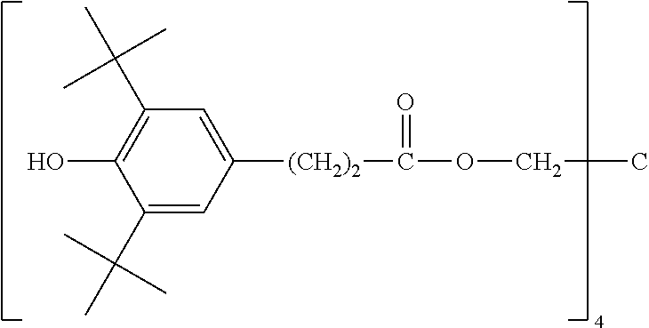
C1=C([(CH2)2]C(=O)OCC)C=C(C(C)(C)C)C(O)=C1C(C)(C)C
